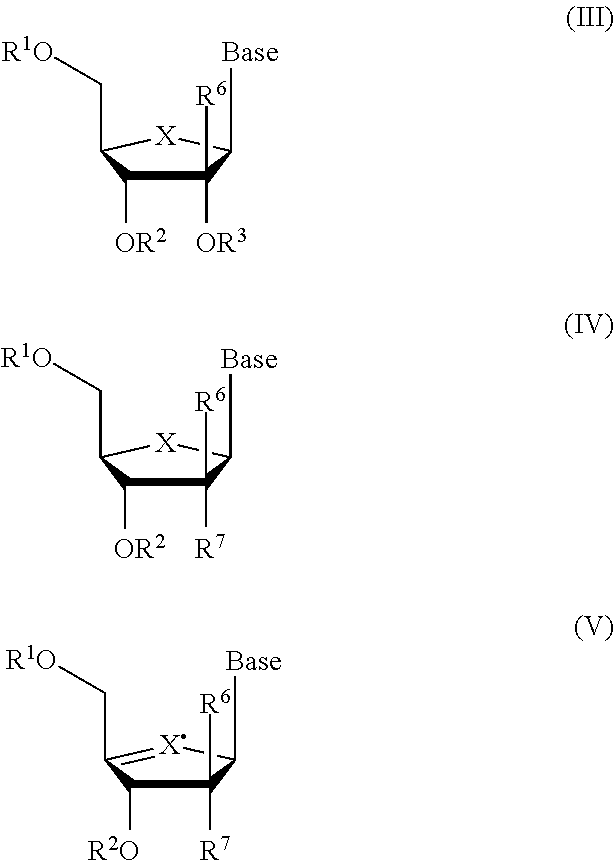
[Base]C1C([R6])([OR3])C([OR2])C(C[R1O])[X]1.[Base]C1C([R6])([R7])C([OR2])C(C[R1O])[X]1.[Base]C1C([R6])([R7])C([R2O])C(C[R1O])=[X]1
